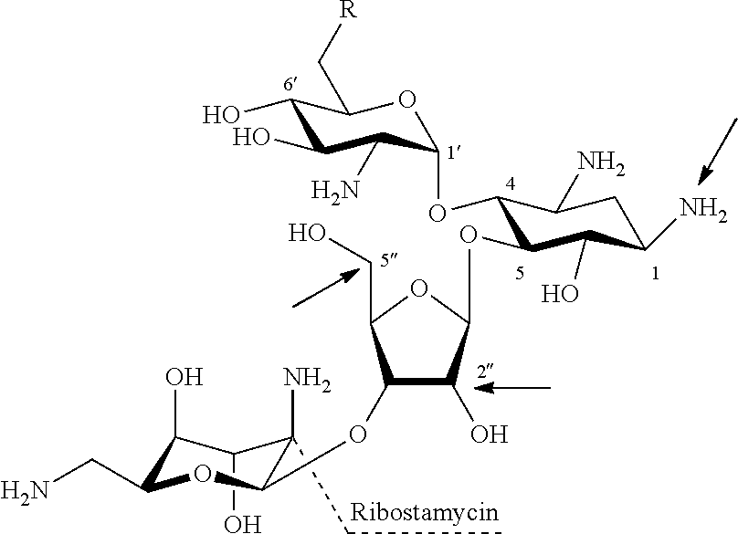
C1(O)C(O)C(CN)OC(OC2C(O)C(OC3C(O)C(N)CC(N)C3OC3C(N)C(O)C(O)C(C[R])O3)OC2CO)C1(N)CC
